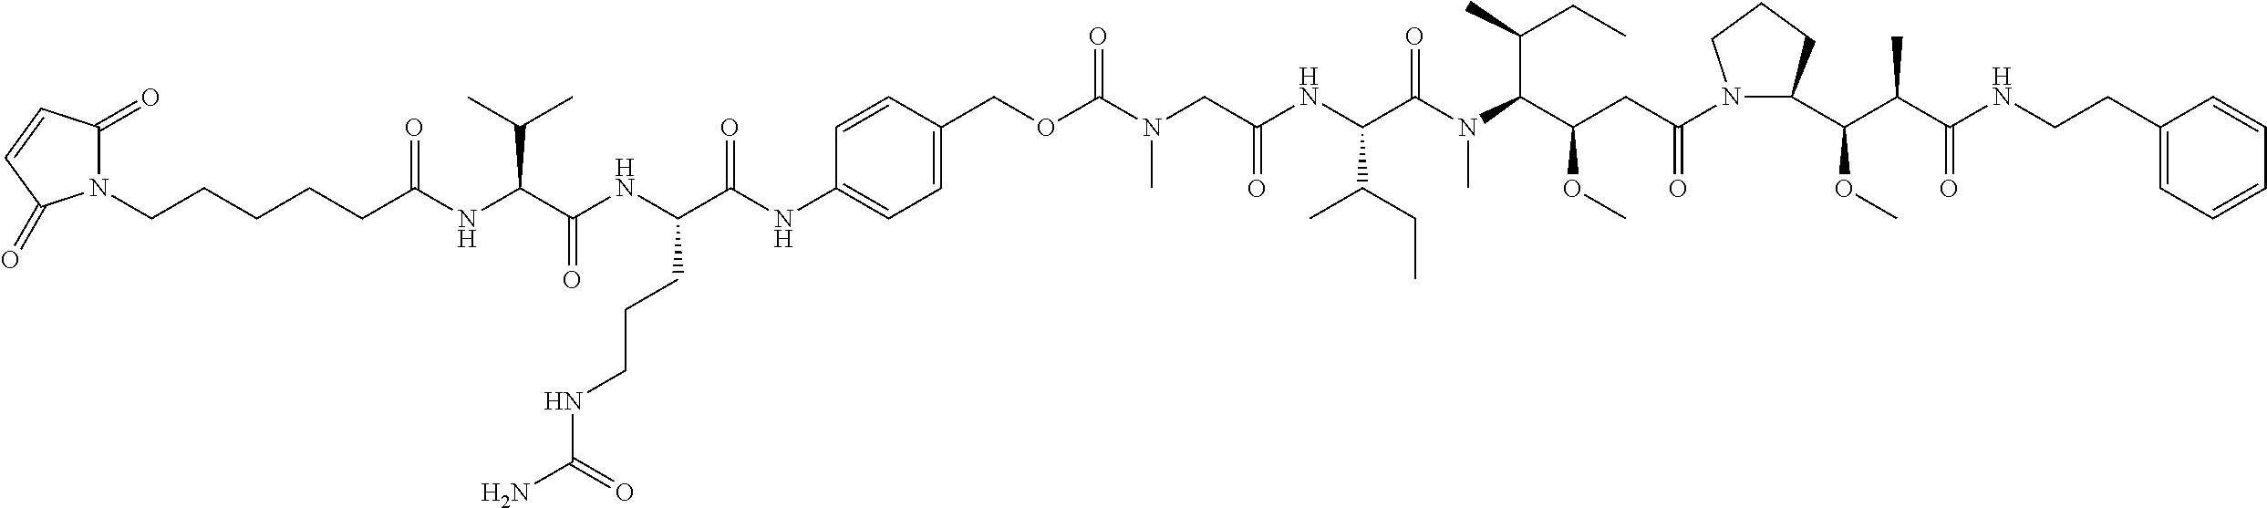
N1(CCCCCC(NC(C(NC(C(NC2=CC=C(COC(N(CC(NC(C(C)CC)C(=O)N(C)C(C(OC)CC(=O)N3C(C(C(C(NCCC4=CC=CC=C4)=O)C)OC)CCC3)C(CC)C)=O)C)=O)C=C2)=O)CCCNC(N)=O)=O)C(C)C)=O)C(=O)C=CC1=O
